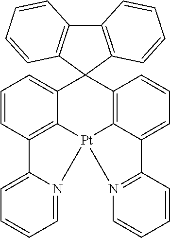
C12=CC=CC3=C1[Pt]1(C4=C(C=CC=C4C34C3=C(C5=C4C=CC=C5)C=CC=C3)C3=CC=CC=N31)N1=C2C=CC=C1
